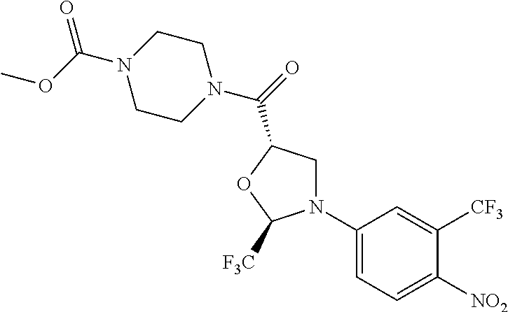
C1CN(C(OC)=O)CCN1C(=O)C1CN(C2=CC=C([NO2])C([CF3])=C2)C([F3C])O1
